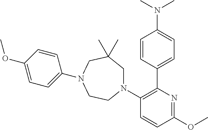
C1C(C)(C)CN(C2=CC=C(OC)C=C2)CCN1C1=C(C2=CC=C(N(C)C)C=C2)N=C(OC)C=C1
